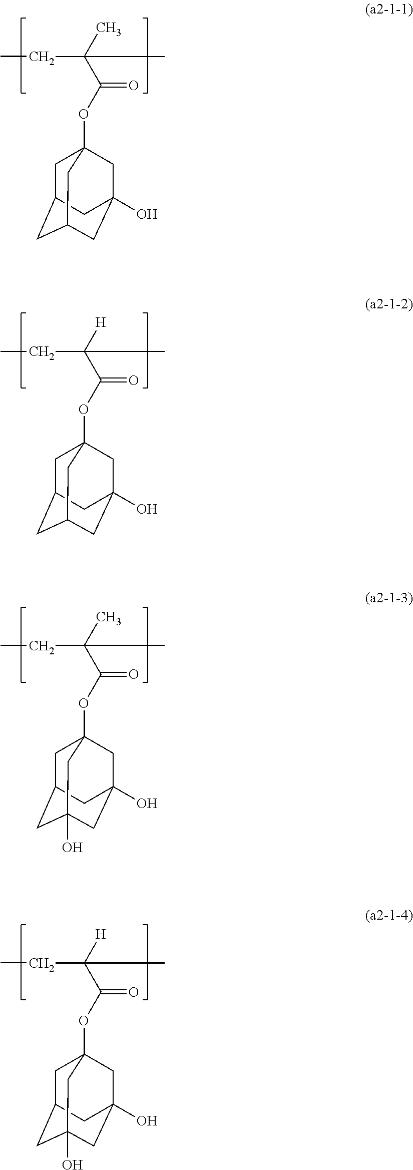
C(C(C(OC12CC3CC(CC(O)(C1)C3)C2)=O)(C)C)C.C(C(C(OC12CC3CC(CC(O)(C1)C3)C2)=O)([H])C)C.C(C(C(OC12CC3CC(O)(CC(O)(C1)C3)C2)=O)(C)C)C.C(C(C(OC12CC3CC(O)(CC(O)(C1)C3)C2)=O)([H])C)C
